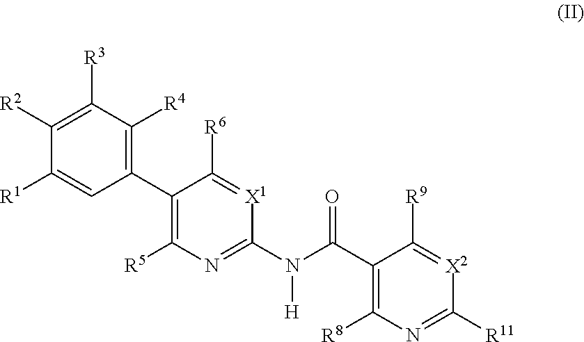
C1([R9])=[X2]C([R11])=NC([R8])=C1C(N(C1=NC([R5])=C(C2=C([R4])C([R3])=C([R2])C([R1])=C2)C([R6])=[X1]1)[H])=O
